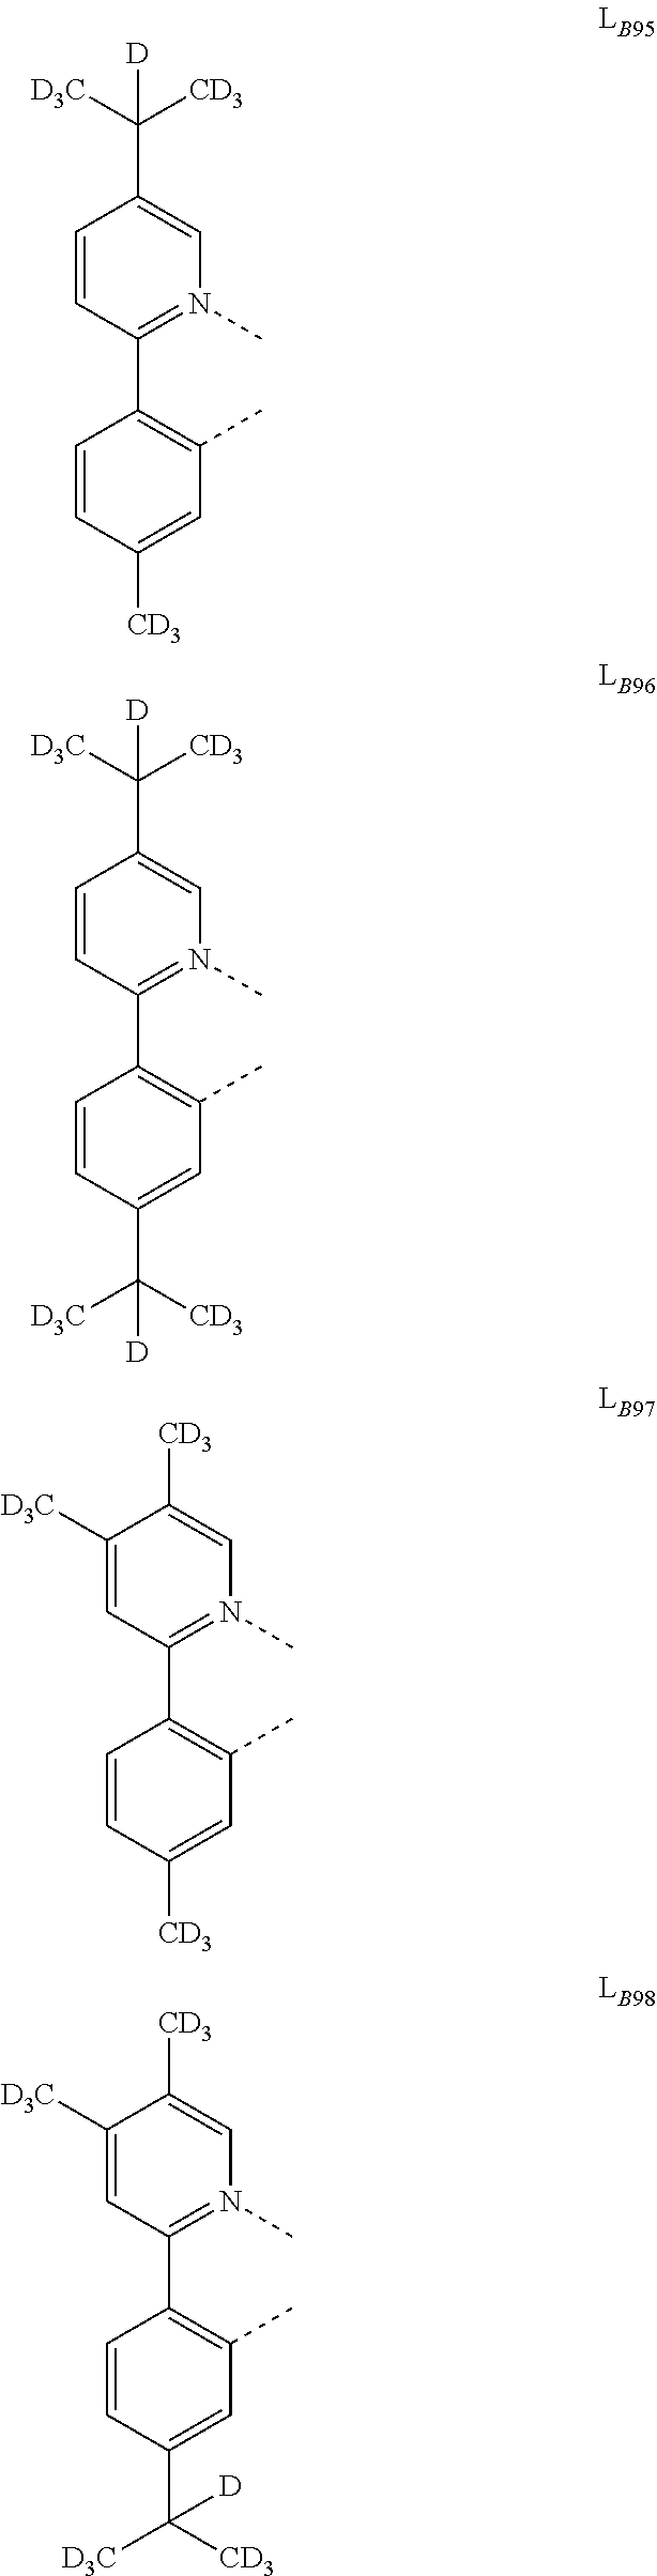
C1=CC([CD3])=CC(C)=C1C1=N(C)C=C(C([D3C])([CD3])[D])C=C1.C1=CC(C([CD3])([D3C])[D])=CC(C)=C1C1=N(C)C=C(C([D3C])([CD3])[D])C=C1.C1=CC([CD3])=CC(C)=C1C1=N(C)C=C([CD3])C([D3C])=C1.C1=CC(C([CD3])([D3C])[D])=CC(C)=C1C1=N(C)C=C([CD3])C([D3C])=C1
